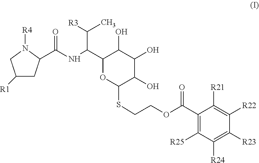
C1([R1])CC(C(NC(C2C(O)C(O)C(O)C(SCCOC(C3=C([R25])C([R24])=C([R23])C([R22])=C3[R21])=O)O2)C([R3])C)=O)N([R4])C1
